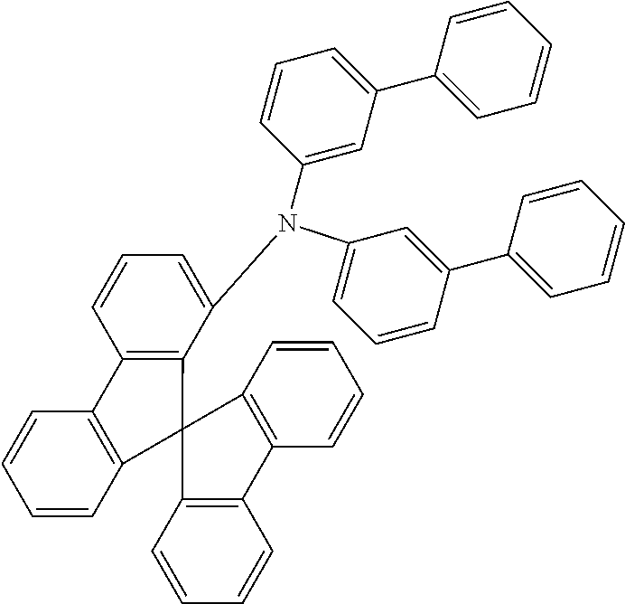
C1=CC=C(N(C2=CC(C3=CC=CC=C3)=CC=C2)C2=CC=CC3=C2C2(C4=C3C=CC=C4)C3=C(C=CC=C3)C3=C2C=CC=C3)C=C1C1=CC=CC=C1
